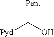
[Pent]C(O)[Pyd]
